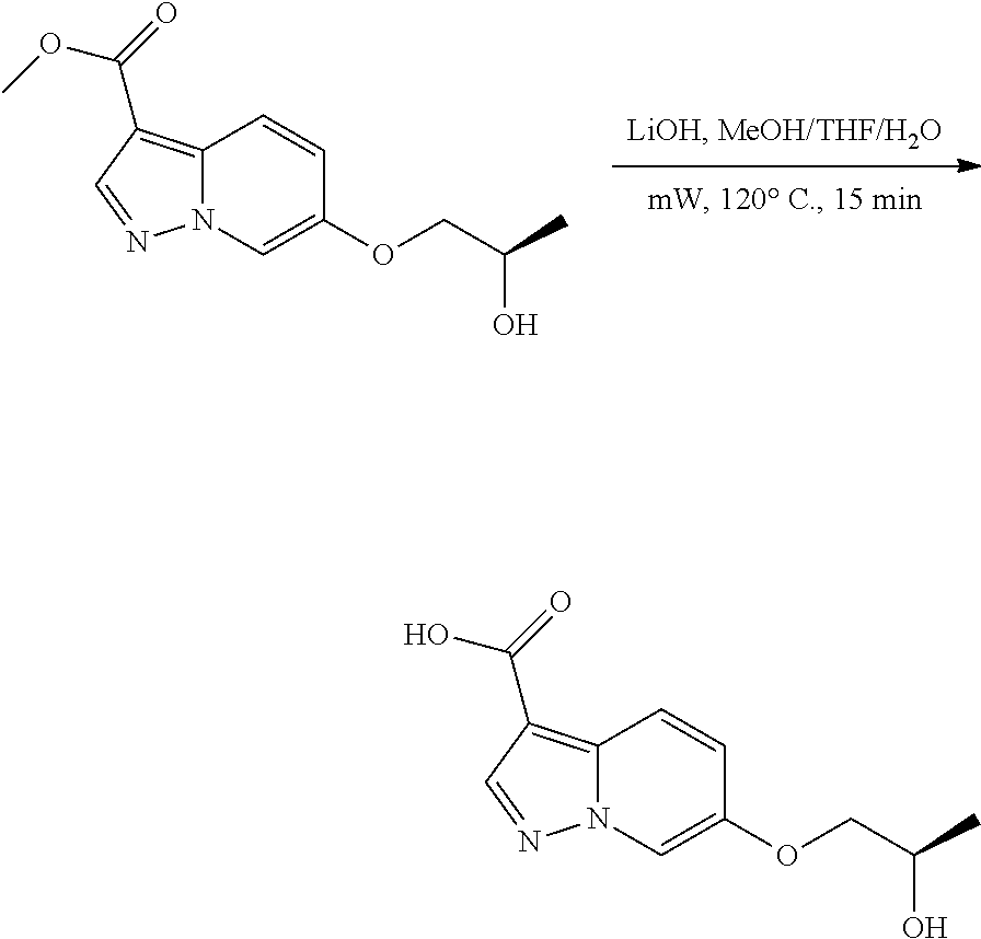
C12=C(C(=O)OC)C=NN1C=C(OCC(C)O)C=C2.C12=C(C(=O)O)C=NN1C=C(OCC(C)O)C=C2
